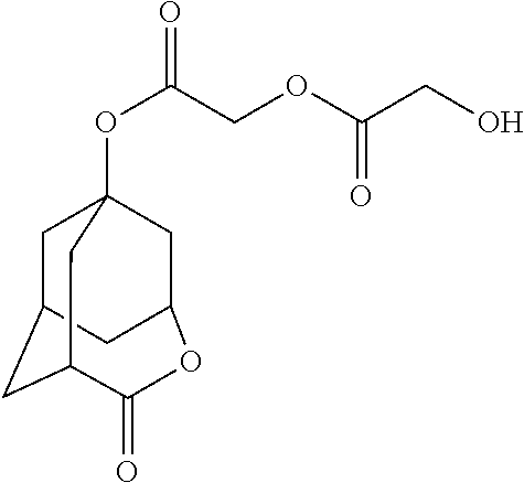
C1C2CC3C(=O)OC(CC1(OC(COC(=O)CO)=O)C3)C2
